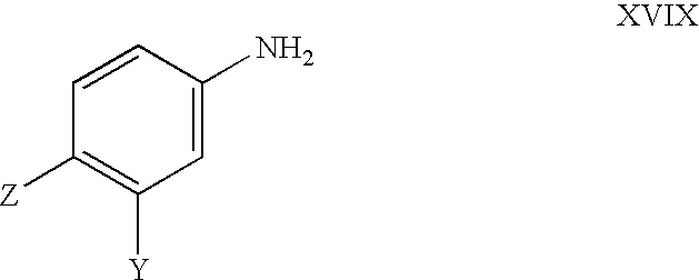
C1=CC(N)=CC([Y])=C1[Z]
